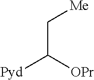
C(C([OPr])[Pyd])[Me]
